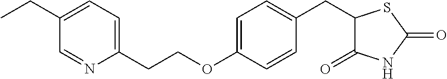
C1(CCOC2=CC=C(CC3C(=O)NC(=O)S3)C=C2)=CC=C(CC)C=N1
